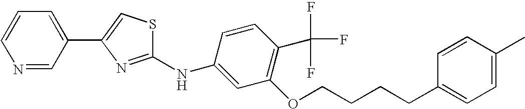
C1=CC=C(C2=CSC(NC3=CC(OCCCCC4=CC=C(C)C=C4)=C(C(F)(F)F)C=C3)=N2)C=N1
